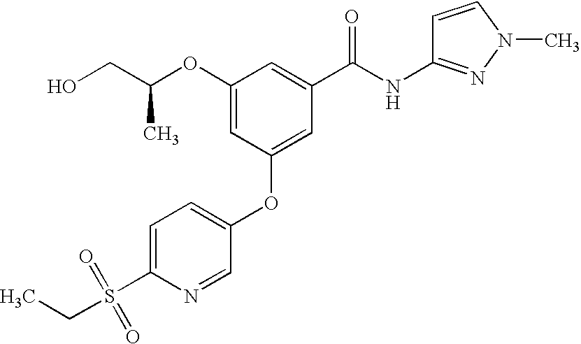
C(CO)(OC1=CC(OC2=CC=C(S(CC)(=O)=O)N=C2)=CC(C(NC2=NN(C)C=C2)=O)=C1)C
